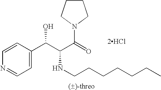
N1=CC=C(C(C(C(=O)N2CCCC2)NCCCCCCC)O)C=C1.[2HCl]
